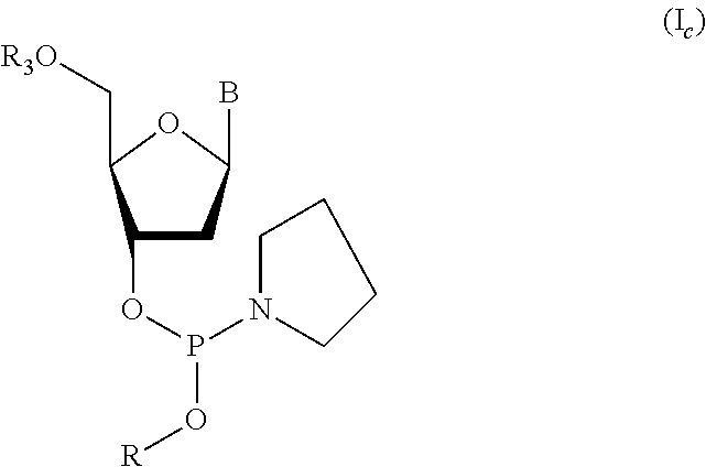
C1(OP(O[R])N2CCCC2)CC(B)OC1C[R3O]
